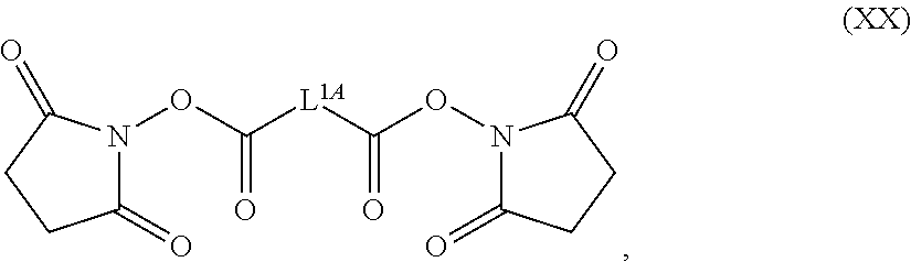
C1(=O)N(OC(=O)[L1A]C(ON2C(=O)CCC2=O)=O)C(=O)CC1
